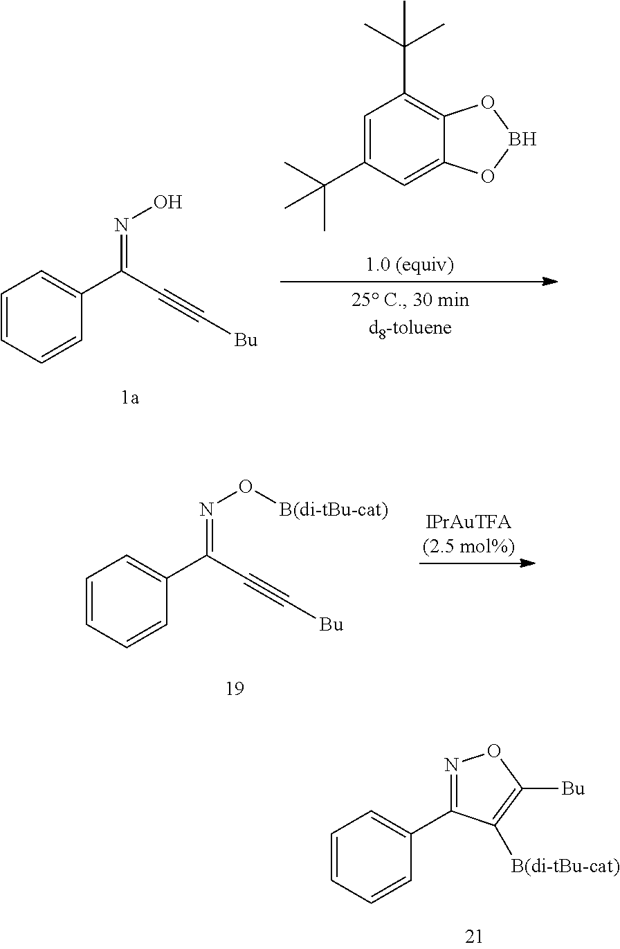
N(=C(C1=CC=CC=C1)C#C[Bu])O.C1=C(C(C)(C)C)C=C2C(=C1C(C)(C)C)OBO2.N(=C(C1=CC=CC=C1)C#C[Bu])O[B(di-tBu-cat)].N1=C(C2=CC=CC=C2)C([B(di-tBu-cat)])=C([Bu])O1
